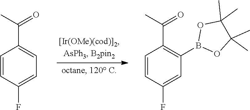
C1=CC(F)=CC=C1C(C)=O.C1=CC(F)=CC(B2OC(C)(C)C(C)(C)O2)=C1C(C)=O
